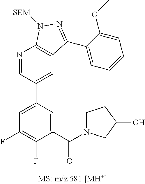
C1=C(C(N2CCC(O)C2)=O)C(F)=C(F)C=C1C1=CC2=C(N=C1)N([SEM])N=C2C1=CC=CC=C1OC
